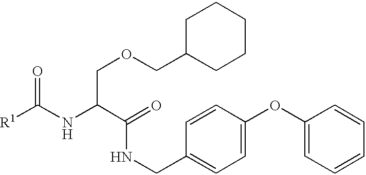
O=C(NC(C(=O)NCC1=CC=C(OC2=CC=CC=C2)C=C1)COCC1CCCCC1)[R1]
